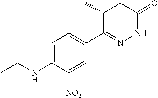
CCNC1=CC=C(C2=NNC(=O)CC2C)C=C1[NO2]
